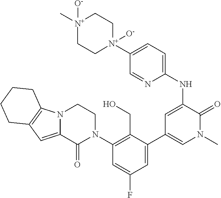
N12C(=CC3=C1CCCC3)C(=O)N(C1=C(CO)C(C3=CN(C)C(=O)C(NC4=CC=C([N+]5([O-])CC[N+](C)([O-])CC5)C=N4)=C3)=CC(F)=C1)CC2
